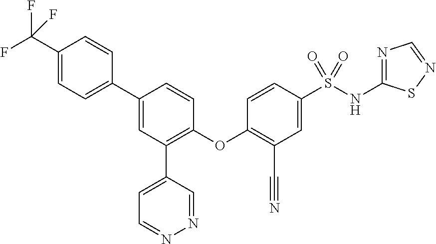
C1(C(F)(F)F)=CC=C(C2=CC(C3=CC=NN=C3)=C(OC3=C(C#N)C=C(S(NC4=NC=NS4)(=O)=O)C=C3)C=C2)C=C1
